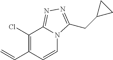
C=CC1=C(Cl)C2=NN=C(CC3CC3)N2C=C1
